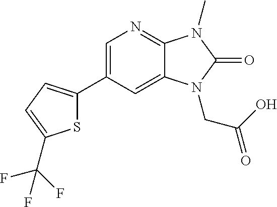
C1(C2=CC=C(C(F)(F)F)S2)=CN=C2C(=C1)N(CC(O)=O)C(=O)N2C
